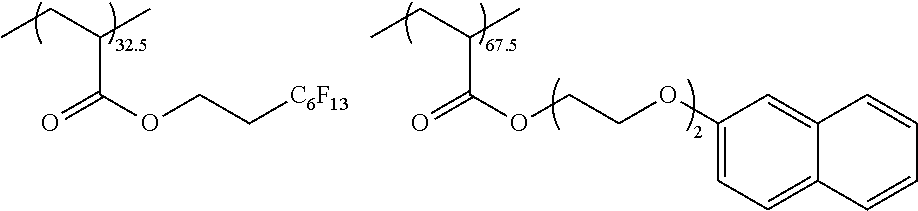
O=C(OCC[C6F13])C(CC)C.O=C(OCCOC1=CC=C2C(=C1)C=CC=C2)C(CC)C
